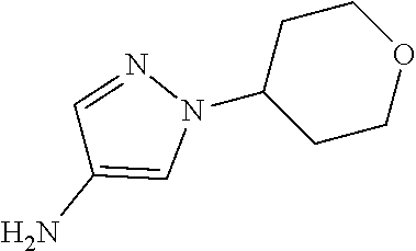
C1COCCC1N1N=CC(N)=C1
